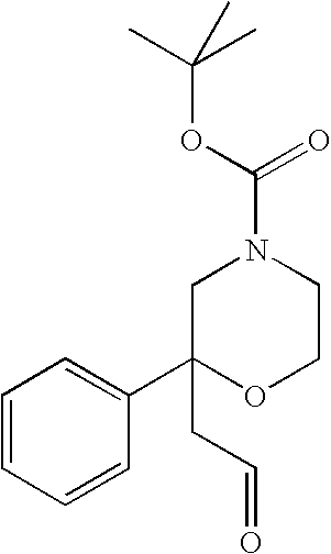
C1=CC=CC(C2(CC=O)OCCN(C(OC(C)(C)C)=O)C2)=C1
